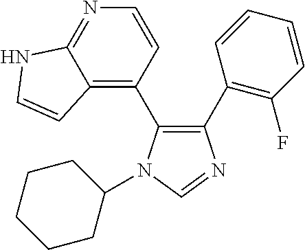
C1(C2=C(F)C=CC=C2)=C(C2=C3C(=NC=C2)NC=C3)N(C2CCCCC2)C=N1
